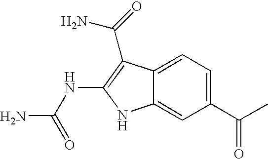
C1(C(=O)C)=CC=C2C(=C1)NC(NC(N)=O)=C2C(=O)N
